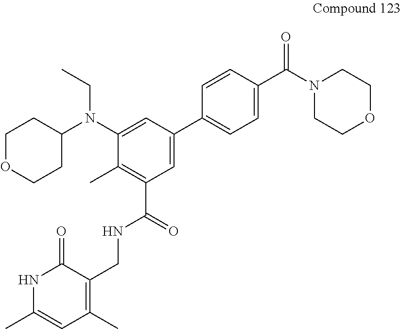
C1(N(C2=CC(C3=CC=C(C(N4CCOCC4)=O)C=C3)=CC(C(=O)NCC3=C(C)C=C(C)NC3=O)=C2C)CC)CCOCC1
